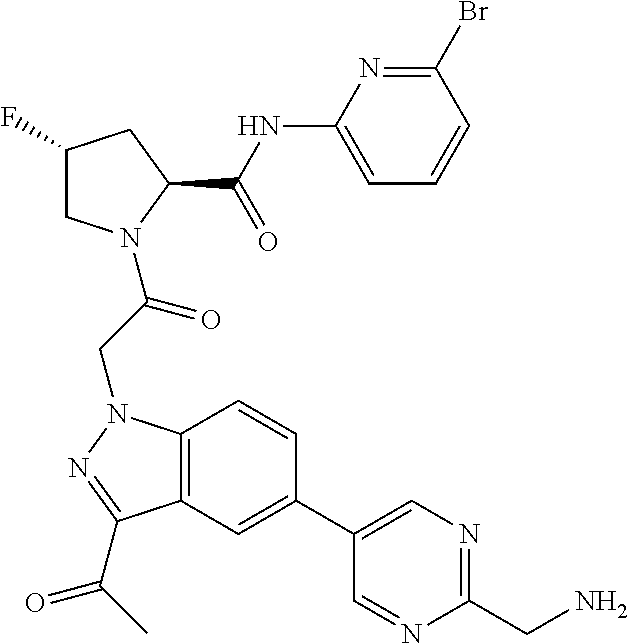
BrC1=NC(NC(C2CC(F)CN2C(CN2C3=C(C(C(C)=O)=N2)C=C(C2=CN=C(CN)N=C2)C=C3)=O)=O)=CC=C1
